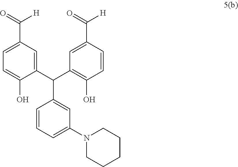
C1=CC=C(N2CCCCC2)C=C1C(C1=CC(C([H])=O)=CC=C1O)C1=C(O)C=CC(C([H])=O)=C1
